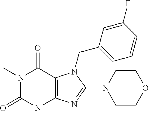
N1(C)C(=O)N(C)C2=C(C1=O)N(CC1=CC=CC(F)=C1)C(N1CCOCC1)=N2
